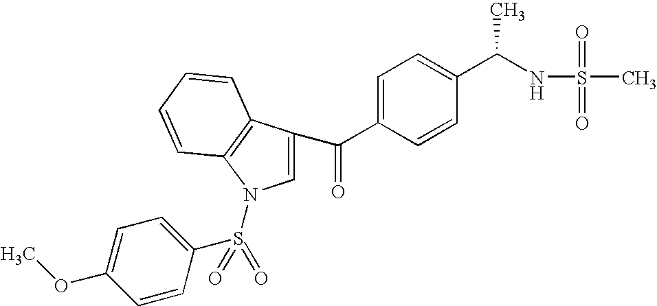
C1=CC(C(NS(=O)(=O)C)C)=CC=C1C(=O)C1=CN(S(=O)(C2=CC=C(OC)C=C2)=O)C2=C1C=CC=C2
